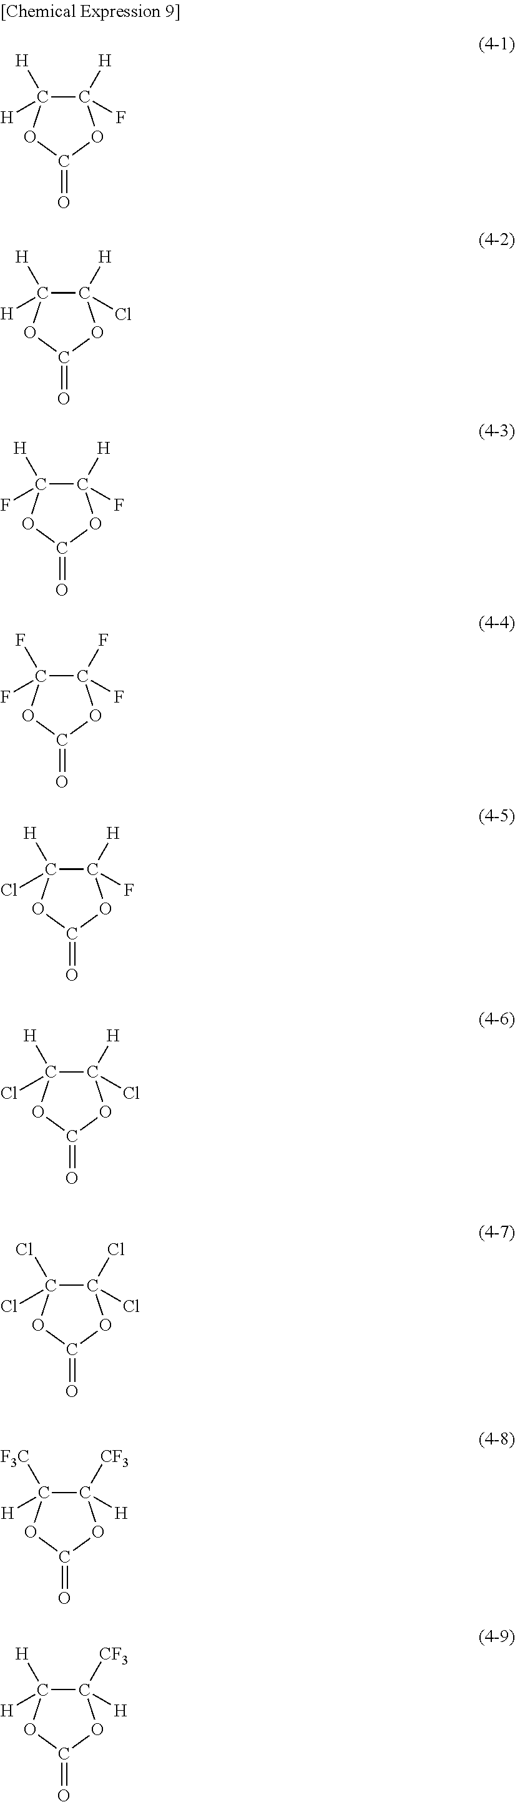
C1([H])(F)C([H])([H])OC(=O)O1.C1([H])(Cl)C([H])([H])OC(=O)O1.C1([H])(F)C(F)([H])OC(=O)O1.C1(F)(F)C(F)(F)OC(=O)O1.C1([H])(F)C(Cl)([H])OC(=O)O1.C1([H])(Cl)C(Cl)([H])OC(=O)O1.C1(Cl)(Cl)C(Cl)(Cl)OC(=O)O1.C1([CF3])([H])C([H])([F3C])OC(=O)O1.C1([CF3])([H])C([H])([H])OC(=O)O1
